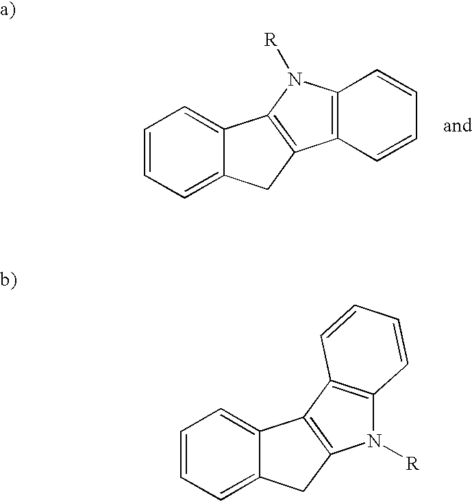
C1=CC=C2C(=C1)C1=C(C2)C2=C(N1[R])C=CC=C2.C1=CC=C2C(=C1)C1=C(C2)N([R])C2=C1C=CC=C2
